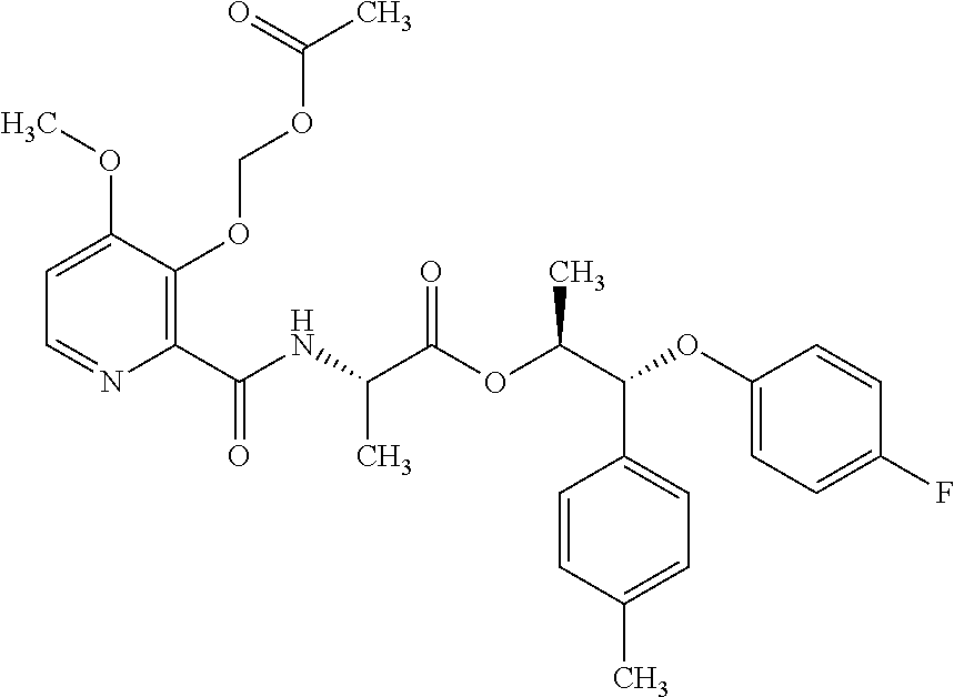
C1=C(OC)C(OCOC(C)=O)=C(C(NC(C(OC(C(C2=CC=C(C)C=C2)OC2=CC=C(F)C=C2)C)=O)C)=O)N=C1
